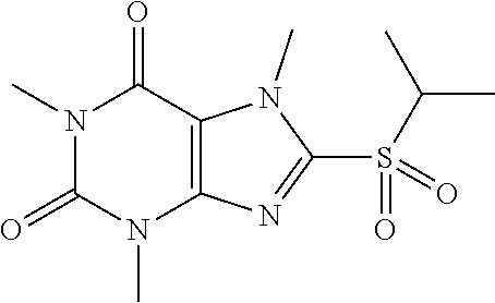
N1(C)C(=O)N(C)C2=C(C1=O)N(C)C(S(=O)(C(C)C)=O)=N2
